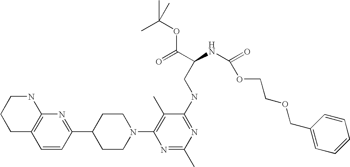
C1=CC(C2CCN(C3=C(C)C(NCC(NC(=O)OCCOCC4=CC=CC=C4)C(=O)OC(C)(C)C)=NC(C)=N3)CC2)=NC2=C1CCCN2
